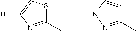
C1(C)=NC([H])=CS1.C1(C)=NN([H])C=C1
